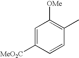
C1=C([MeO2C])C=CC(C)=C1[OMe]
